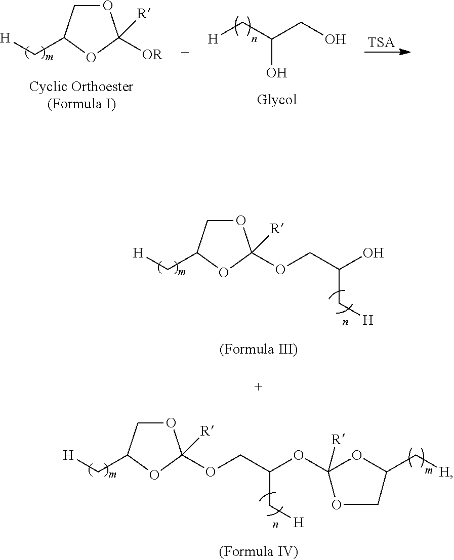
O1CC(C[H])OC1(OCC(OC1([R])OC(C[H])CO1)C[H])[R].O1CC(C[H])OC1([OR])[R].[H]CC(CO)O.[TSA].O1CC(C[H])OC1(OCC(O)C[H])[R]
